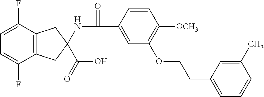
C1=C(F)C2=C(C(F)=C1)CC(NC(C1=CC(OCCC3=CC=CC(C)=C3)=C([OCH3])C=C1)=O)(C(O)=O)C2
